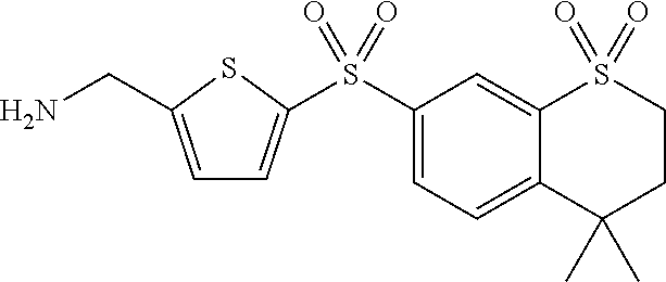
C1=C(CN)SC(S(C2=CC=C3C(=C2)S(=O)(=O)CCC3(C)C)(=O)=O)=C1
